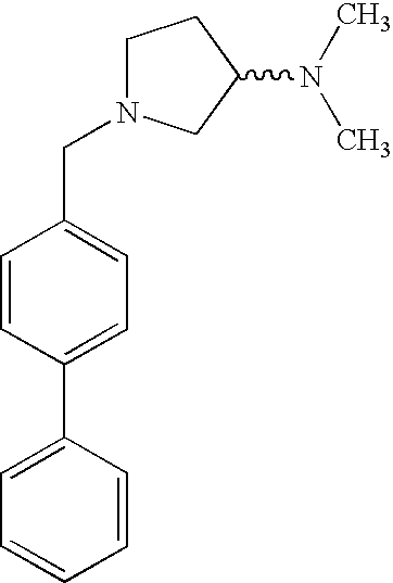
C1N(CC2=CC=C(C3=CC=CC=C3)C=C2)CC(N(C)C)C1
